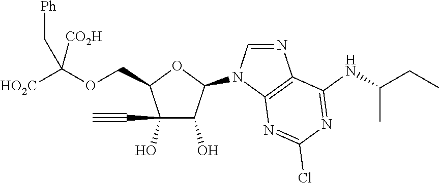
C(C1C(O)(C#C)C(O)C(N2C=NC3=C2N=C(Cl)N=C3NC(CC)C)O1)OC([HO2C])([CO2H])C[Ph]
